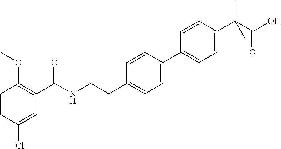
C1=CC(Cl)=CC(C(NCCC2=CC=C(C3=CC=C(C(C(O)=O)(C)C)C=C3)C=C2)=O)=C1OC
